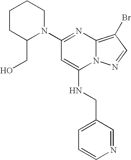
N1(C2=NC3=C(Br)C=NN3C(NCC3=CC=CN=C3)=C2)CCCCC1CO
